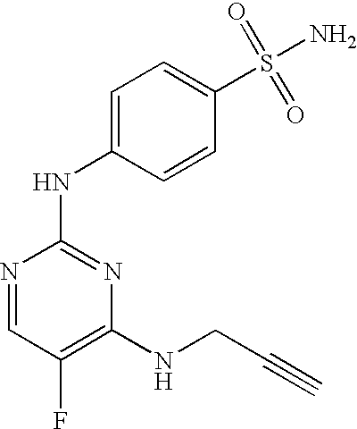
N1=CC(F)=C(NCC#C)N=C1NC1=CC=C(S(=O)(=O)N)C=C1
